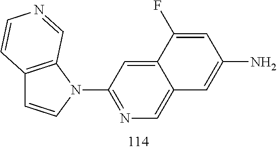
C12=C(N(C3=NC=C4C(=C3)C(F)=CC(N)=C4)C=C1)C=NC=C2
